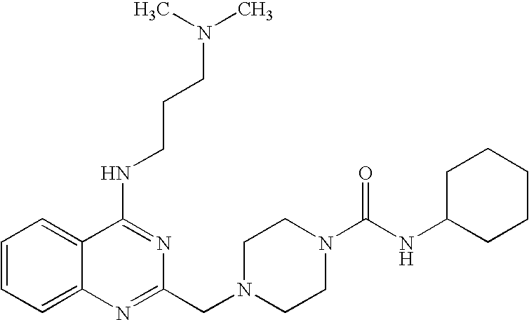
C1=CC=C2C(=C1)C(NCCCN(C)C)=NC(CN1CCN(C(=O)NC3CCCCC3)CC1)=N2
